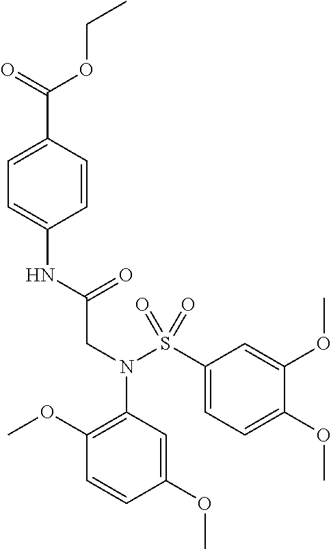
C1=CC(C(=O)OCC)=CC=C1NC(CN(C1=C(OC)C=CC(OC)=C1)S(C1=CC=C(OC)C(OC)=C1)(=O)=O)=O
